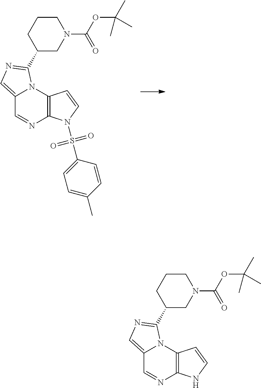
C12=CN=C(C3CN(C(=O)OC(C)(C)C)CCC3)N1C1=C(N=C2)N(S(=O)(=O)C2=CC=C(C)C=C2)C=C1.C12=CN=C(C3CN(C(=O)OC(C)(C)C)CCC3)N1C1=C(N=C2)NC=C1
